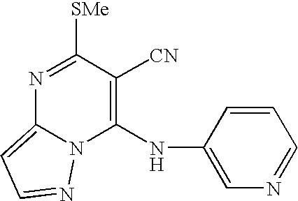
N1=C([SMe])C([CN])=C(NC2=CN=CC=C2)N2C1=CC=N2
